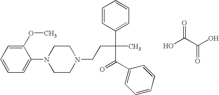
C1(OC)=CC=CC=C1N1CCN(CCC(C)(C2=CC=CC=C2)C(=O)C2=CC=CC=C2)CC1.OC(C(O)=O)=O
